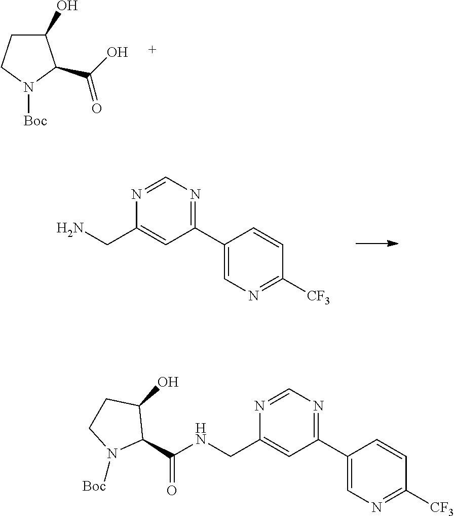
C1C(O)C(C(O)=O)N([Boc])C1.C1(C2=NC=NC(CN)=C2)=CN=C([CF3])C=C1.C1(C2=NC=NC(CNC(C3C(O)CCN3[Boc])=O)=C2)=CN=C([CF3])C=C1
